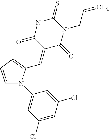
C1=CC=C(C=C2C(=O)N(CC=C)C(=S)NC2=O)N1C1=CC(Cl)=CC(Cl)=C1
